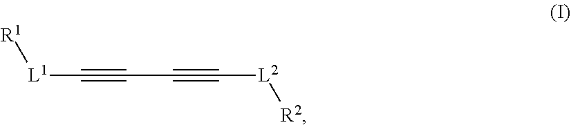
[R1][L1]C#CC#C[L2][R2]
